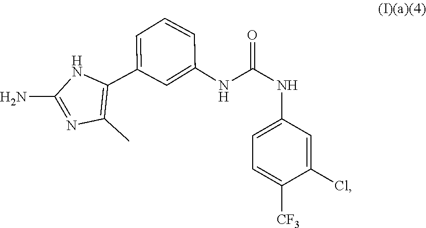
C1=C(C2=C(C)N=C(N)N2)C=C(NC(=O)NC2=CC=C([CF3])C(Cl)=C2)C=C1
